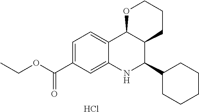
C12=CC=C(C(OCC)=O)C=C1NC(C1CCCCC1)C1C2OCCC1.Cl
